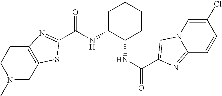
N(C1C(NC(=O)C2=CN3C(=N2)C=CC(Cl)=C3)CCCC1)C(=O)C1=NC2=C(CN(C)CC2)S1
